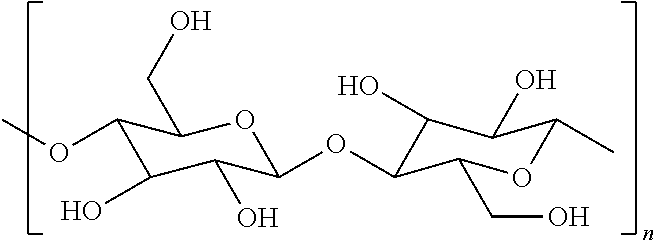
C1(OC)C(O)C(O)C(OC2C(O)C(O)C(C)OC2CO)OC1CO
